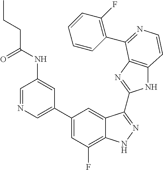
C1(C2=CN=CC(NC(CCC)=O)=C2)=CC(F)=C2C(=C1)C(C1=NC3=C(N1)C=CN=C3C1=C(F)C=CC=C1)=NN2
